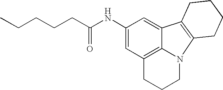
CCCCCC(NC1=CC2=C3C(=C1)C1=C(N3CCC2)CCCC1)=O
